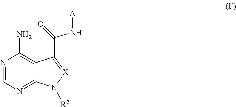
N1=CN=C2C(=C1N)C(C(=O)N[A])=[X]N2[R2]
